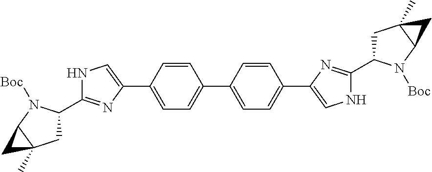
C1(C2=CC=C(C3=CC=C(C4=CNC(C5CC6(C)C(N5[Boc])C6)=N4)C=C3)C=C2)=CNC(C2CC3(C)C(N2[Boc])C3)=N1
